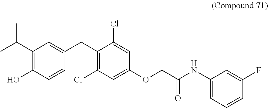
C1=C(F)C=CC=C1NC(COC1=CC(Cl)=C(CC2=CC(C(C)C)=C(O)C=C2)C(Cl)=C1)=O
